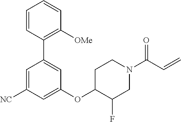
O(C1C(F)CN(C(C=C)=O)CC1)C1=CC([NC])=CC(C2=C([OMe])C=CC=C2)=C1
